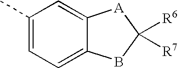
C1(C)=CC=C2C(=C1)[A]C([R6])([R7])B2
